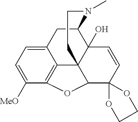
C12CC3=CC=C([MeO])C4=C3C3(C1(O)C=CC1(C3O4)OCCO1)CCN2C
